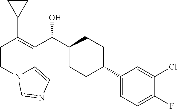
C1=CN2C(=CN=C2)C(C(C2CCC(C3=CC=C(F)C(Cl)=C3)CC2)O)=C1C1CC1
